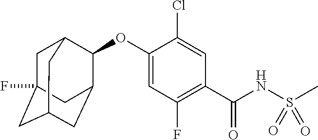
O(C1=CC(F)=C(C(NS(=O)(=O)C)=O)C=C1Cl)C1C2CC3CC(F)(CC1C3)C2
